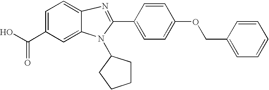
C1(C(O)=O)=CC=C2C(=C1)N(C1CCCC1)C(C1=CC=C(OCC3=CC=CC=C3)C=C1)=N2
